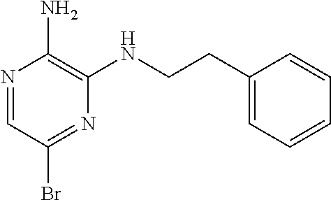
N1=CC(Br)=NC(NCCC2=CC=CC=C2)=C1N
